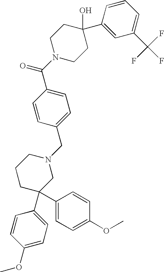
C1=C(C(N2CCC(O)(C3=CC(C(F)(F)F)=CC=C3)CC2)=O)C=CC(CN2CCCC(C3=CC=C(OC)C=C3)(C3=CC=C(OC)C=C3)C2)=C1
